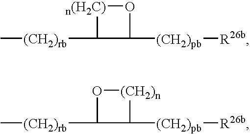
C1([(CH2)rb]C)C([(CH2)pb][R26b])O[n(H2C)]1.C1([(CH2)rb]C)C([(CH2)pb][R26b])[(CH2)n]O1
